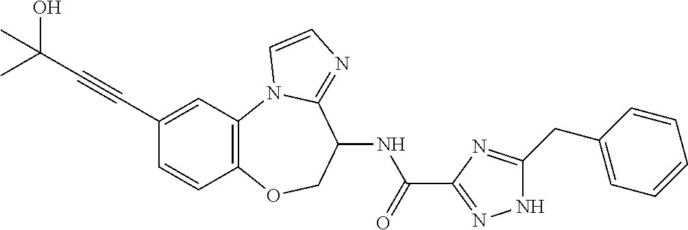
C1(C#CC(C)(O)C)=CC2=C(C=C1)OCC(NC(=O)C1=NNC(CC3=CC=CC=C3)=N1)C1=NC=CN21
